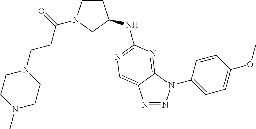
C1(N2N=NC3=CN=C(NC4CCN(C(=O)CCN5CCN(C)CC5)C4)N=C23)=CC=C(OC)C=C1
